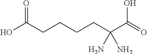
OC(CCCCC(C(=O)O)(N)N)=O
